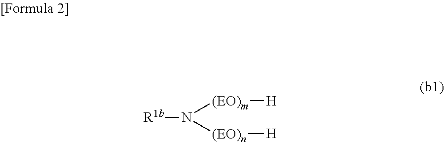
[R1b]N([(EO)m][H])[(EO)n][H]
